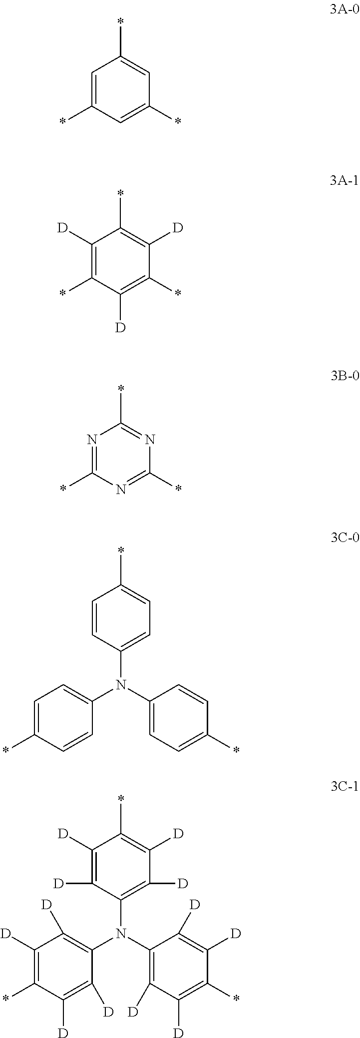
C1=C(*)C=C(*)C=C1*.C1([D])=C(*)C([D])=C(*)C([D])=C1*.N1=C(*)N=C(*)N=C1*.C1=CC(N(C2=CC=C(*)C=C2)C2=CC=C(*)C=C2)=CC=C1*.C1([D])=C([D])C(N(C2=C([D])C([D])=C(*)C([D])=C2[D])C2=C([D])C([D])=C(*)C([D])=C2[D])=C([D])C([D])=C1*
